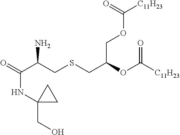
O=C(C(CSCC(OC([C11H23])=O)COC([C11H23])=O)N)NC1(CO)CC1
